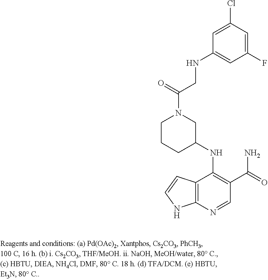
N(C1=C(C(=O)N)C=NC2=C1C=CN2)C1CN(C(=O)CNC2=CC(F)=CC(Cl)=C2)CCC1
